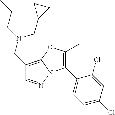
C1(CN(CCC)CC2CC2)=C2N(N=C1)C(C1=CC=C(Cl)C=C1Cl)=C(C)O2
